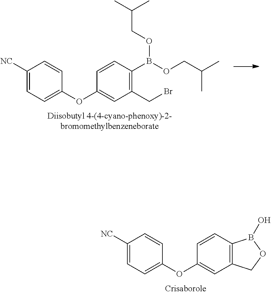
C1([NC])=CC=C(OC2=CC(CBr)=C(B(OCC(C)C)OCC(C)C)C=C2)C=C1.C1([NC])=CC=C(OC2=CC3=C(C=C2)B(O)OC3)C=C1
